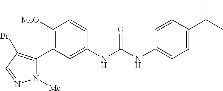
C1([MeO])=C(C2=C(Br)C=NN2[Me])C=C(NC(NC2=CC=C(C(C)C)C=C2)=O)C=C1
